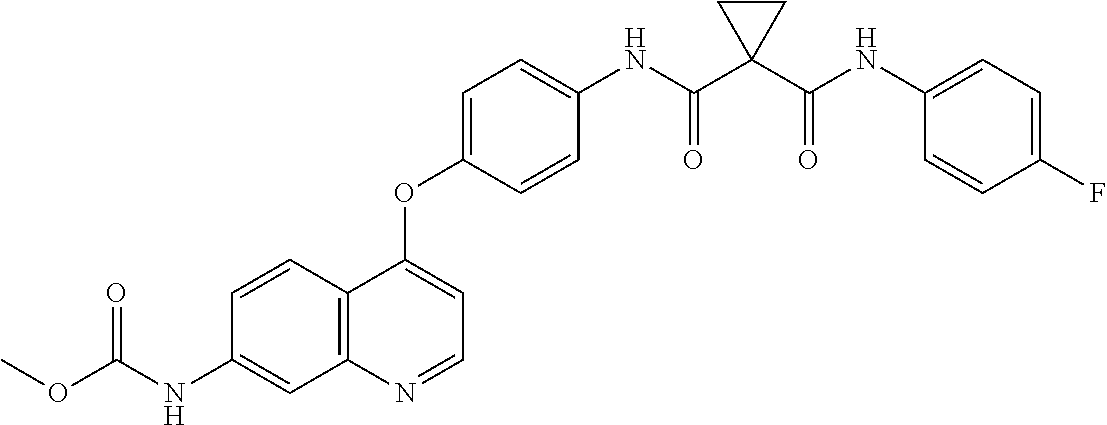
C12=C(N=CC=C1OC1=CC=C(NC(C3(C(NC4=CC=C(F)C=C4)=O)CC3)=O)C=C1)C=C(NC(OC)=O)C=C2
